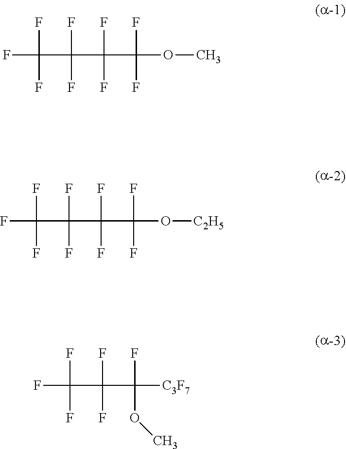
FC(F)(F)C(F)(F)C(F)(F)C(F)(F)OC.FC(F)(F)C(F)(F)C(F)(F)C(F)(F)O[C2H5].FC(F)(F)C(F)(F)C(F)(OC)[C3F7]
